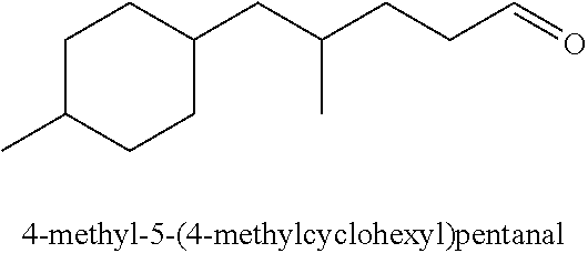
C1C(C)CCC(CC(CCC=O)C)C1
